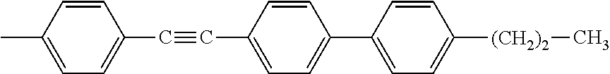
C1=CC(C)=CC=C1C#CC1=CC=C(C2=CC=C([(CH2)2]C)C=C2)C=C1
